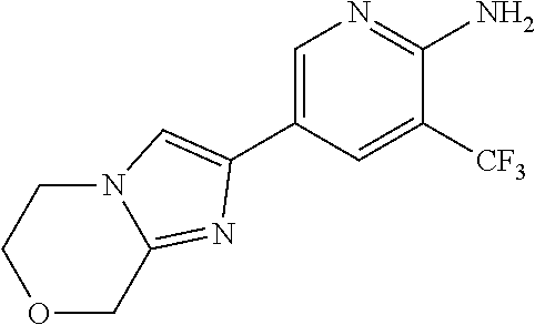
C1=C(C2=CN3C(=N2)COCC3)C=C([CF3])C(N)=N1
